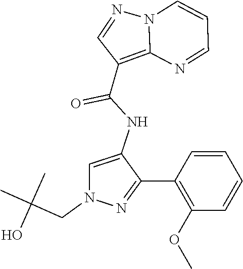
N12C(=C(C(NC3=CN(CC(C)(C)O)N=C3C3=C(OC)C=CC=C3)=O)C=N1)N=CC=C2
